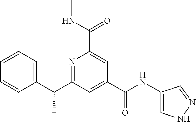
N1=C(C(C2=CC=CC=C2)C)C=C(C(NC2=CNN=C2)=O)C=C1C(NC)=O
